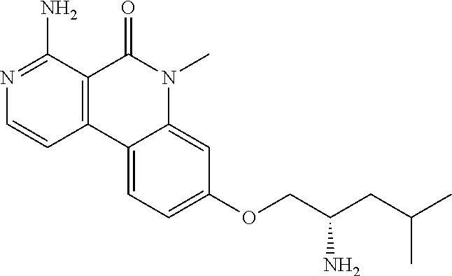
C12=C(C(N)=NC=C1)C(=O)N(C)C1=CC(OCC(CC(C)C)N)=CC=C21
